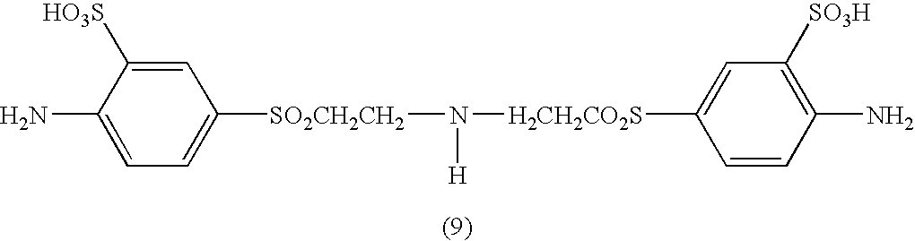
N([H])([H2CH2CO2S]C1=CC([SO3H])=C(N)C=C1)[SO2CH2CH2]C1=CC=C(N)C([HO3S])=C1
